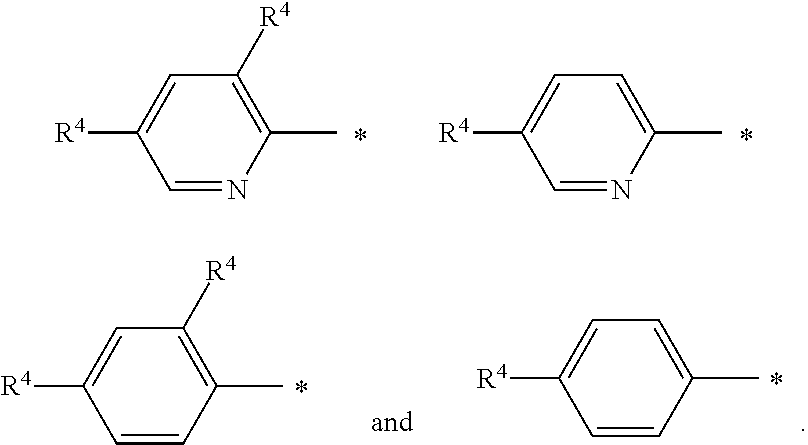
C1=NC(C)=C([R4])C=C1[R4].C1=NC(C)=CC=C1[R4].C1=CC(C)=C([R4])C=C1[R4].C1=CC(C)=CC=C1[R4]
